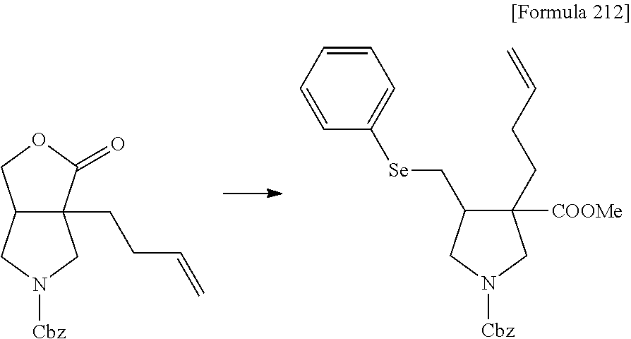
C12C(CCC=C)(CN([Cbz])C1)C(=O)OC2.C1(C[Se]C2=CC=CC=C2)C(CCC=C)([COOMe])CN([Cbz])C1
